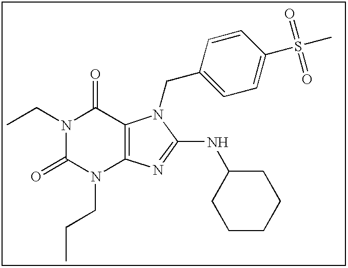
N1(CC)C(=O)N(CCC)C2=C(C1=O)N(CC1=CC=C(S(C)(=O)=O)C=C1)C(NC1CCCCC1)=N2
